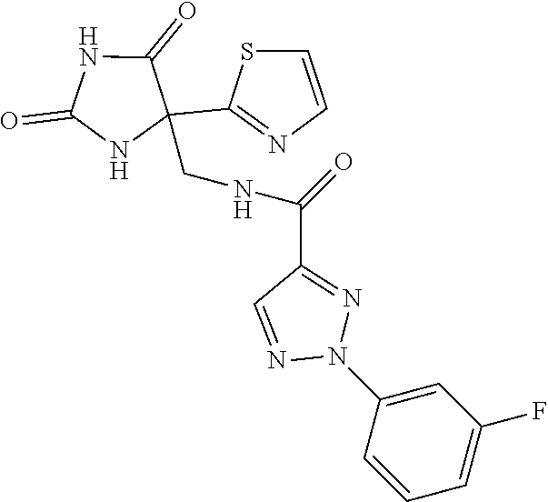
C1(C2=NC=CS2)(CNC(C2=NN(C3=CC(F)=CC=C3)N=C2)=O)NC(=O)NC1=O
